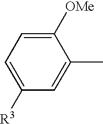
C1=C([R3])C=C(C)C([OMe])=C1
